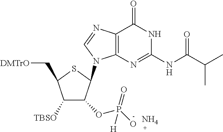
N.C1([TBSO])C(OP(O)(=O)[H])C(N2C3=C(N=C2)C(=O)NC(NC(=O)C(C)C)=N3)SC1C[DMTrO]
